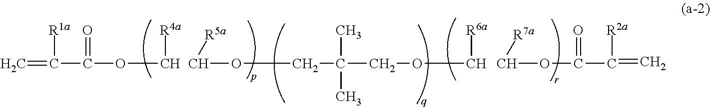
C=C([R1a])C(=O)OC[R4a].C([R5a])OCC(C)(C)COC[R6a].C([R7a])OC(=O)C(=C)[R2a]
